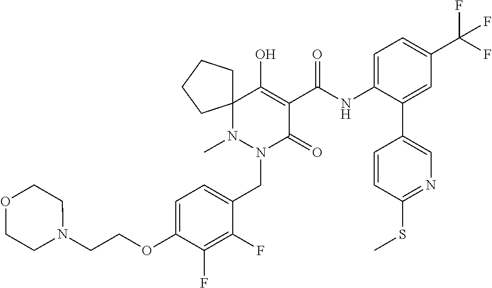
C1=C(OCCN2CCOCC2)C(F)=C(F)C(CN2C(=O)C(C(=O)NC3=CC=C(C(F)(F)F)C=C3C3=CN=C(SC)C=C3)=C(O)C3(N2C)CCCC3)=C1
